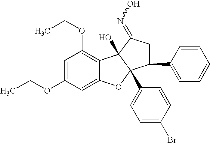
C1=C(OCC)C=C2C(=C1OCC)C1(O)C(C3=CC=C(Br)C=C3)(O2)C(C2=CC=CC=C2)CC1=NO
